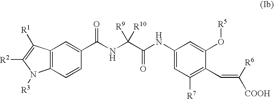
C12=C(C=CC(C(NC(C(NC3=CC([R7])=C(C=C([COOH])[R6])C(O[R5])=C3)=O)([R9])[R10])=O)=C1)N([R3])C([R2])=C2[R1]
